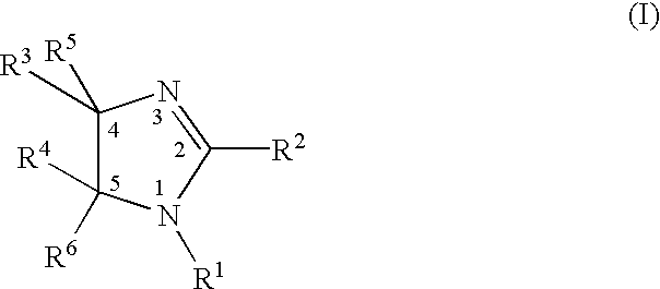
C1([R5])([R3])C([R6])([R4])N([R1])C([R2])=N1
